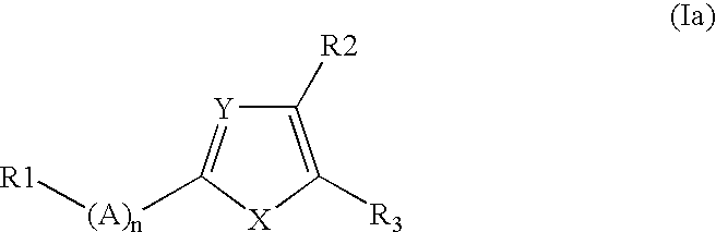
[Y]1=C([(A)n][R1])[X]C([R3])=C1[R2]
